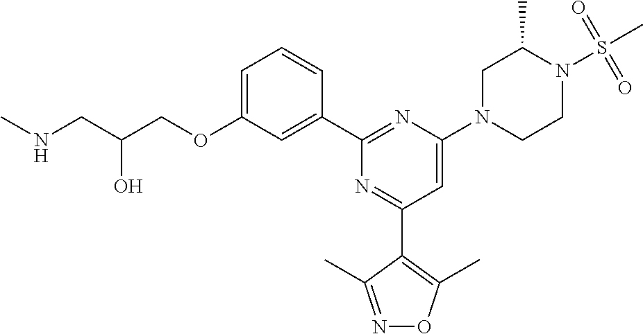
C1=C(OCC(CNC)O)C=C(C2=NC(N3CCN(S(C)(=O)=O)C(C)C3)=CC(C3=C(C)ON=C3C)=N2)C=C1
